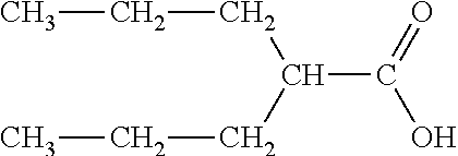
C(C(O)=O)(CCC)CCC
